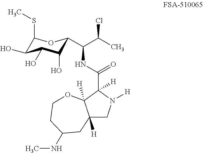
C1(SC)C(O)C(O)C(O)C(C(C(Cl)C)NC(=O)C2([H])N([H])CC3([H])C2([H])OCCC(NC)C3)O1
